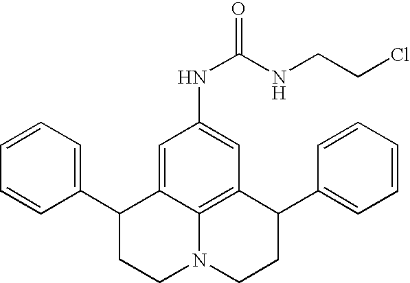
C1=CC=C(C2CCN3C4=C(C(C5=CC=CC=C5)CC3)C=C(NC(=O)NCCCl)C=C24)C=C1
